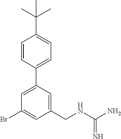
C1=CC(C2=CC(Br)=CC(CNC(N)=N)=C2)=CC=C1C(C)(C)C
